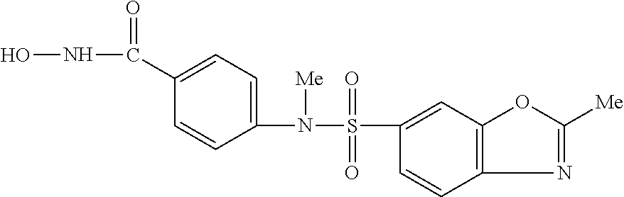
C1(S(N(C2=CC=C(C(NO)=O)C=C2)[Me])(=O)=O)=CC2=C(C=C1)N=C([Me])O2
